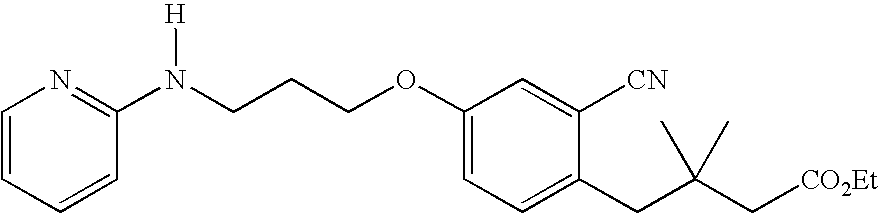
C1=C(CC(C[CO2Et])(C)C)C([CN])=CC(OCCCN(C2=NC=CC=C2)[H])=C1
